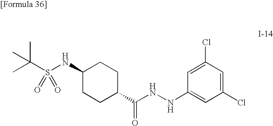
C1(NS(C(C)(C)C)(=O)=O)CCC(C(NNC2=CC(Cl)=CC(Cl)=C2)=O)CC1
